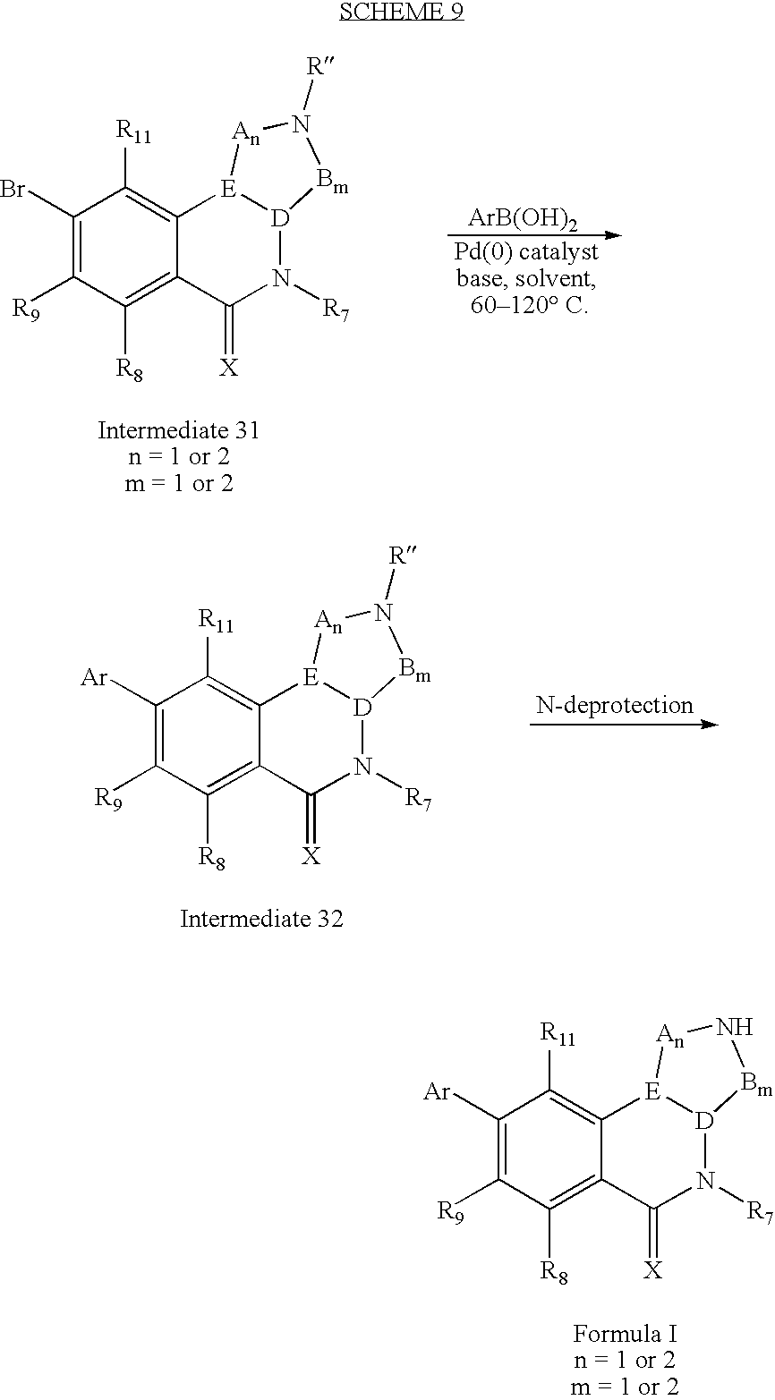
C1([Ar])=C([R9])C([R8])=C2C(=C1[R11])[E]1[D](N([R7])C2=[X])[Bm]N([R])[An]1.C1([Ar])=C([R9])C([R8])=C2C(=C1[R11])[E]1[D](N([R7])C2=[X])[Bm]N[An]1.C1(Br)=C([R9])C([R8])=C2C(=C1[R11])[E]1[D](N([R7])C2=[X])[Bm]N([R])[An]1.[ArB(OH)2]
